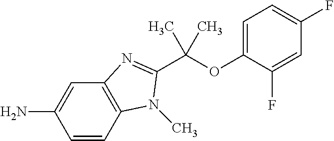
O(C1=CC=C(F)C=C1F)C(C)(C)C1=NC2=C(C=CC(N)=C2)N1C
